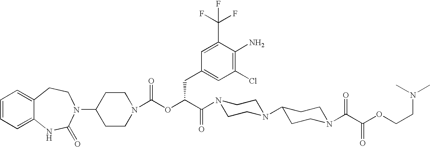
C1(N2C(=O)NC3=CC=CC=C3CC2)CCN(C(OC(C(=O)N2CCN(C3CCN(C(C(OCCN(C)C)=O)=O)CC3)CC2)CC2=CC(Cl)=C(N)C(C(F)(F)F)=C2)=O)CC1
